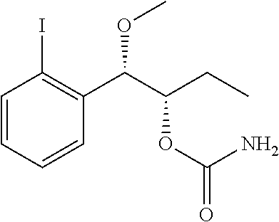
C1=CC=CC(C(C(CC)OC(=O)N)OC)=C1I
